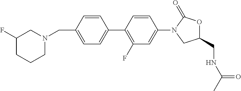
C1(CN2CC(F)CCC2)=CC=C(C2=C(F)C=C(N3CC(CNC(C)=O)OC3=O)C=C2)C=C1
